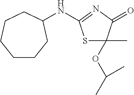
S1C(OC(C)C)(C)C(=O)N=C1NC1CCCCCC1
